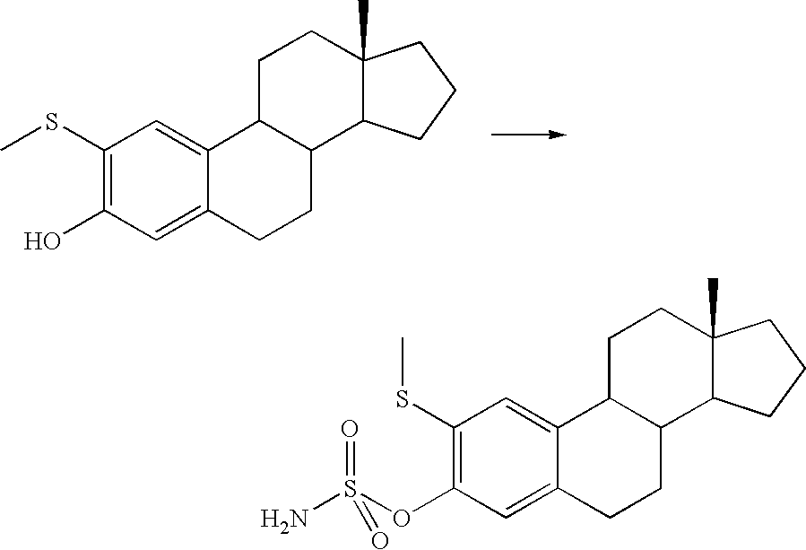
C12C(CCC3=CC(O)=C(SC)C=C13)C1C(C)(CC2)CCC1.C12C(CCC3=CC(OS(N)(=O)=O)=C(SC)C=C13)C1C(C)(CC2)CCC1
